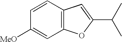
C12=C(C=CC([MeO])=C1)C=C(C(C)C)O2
